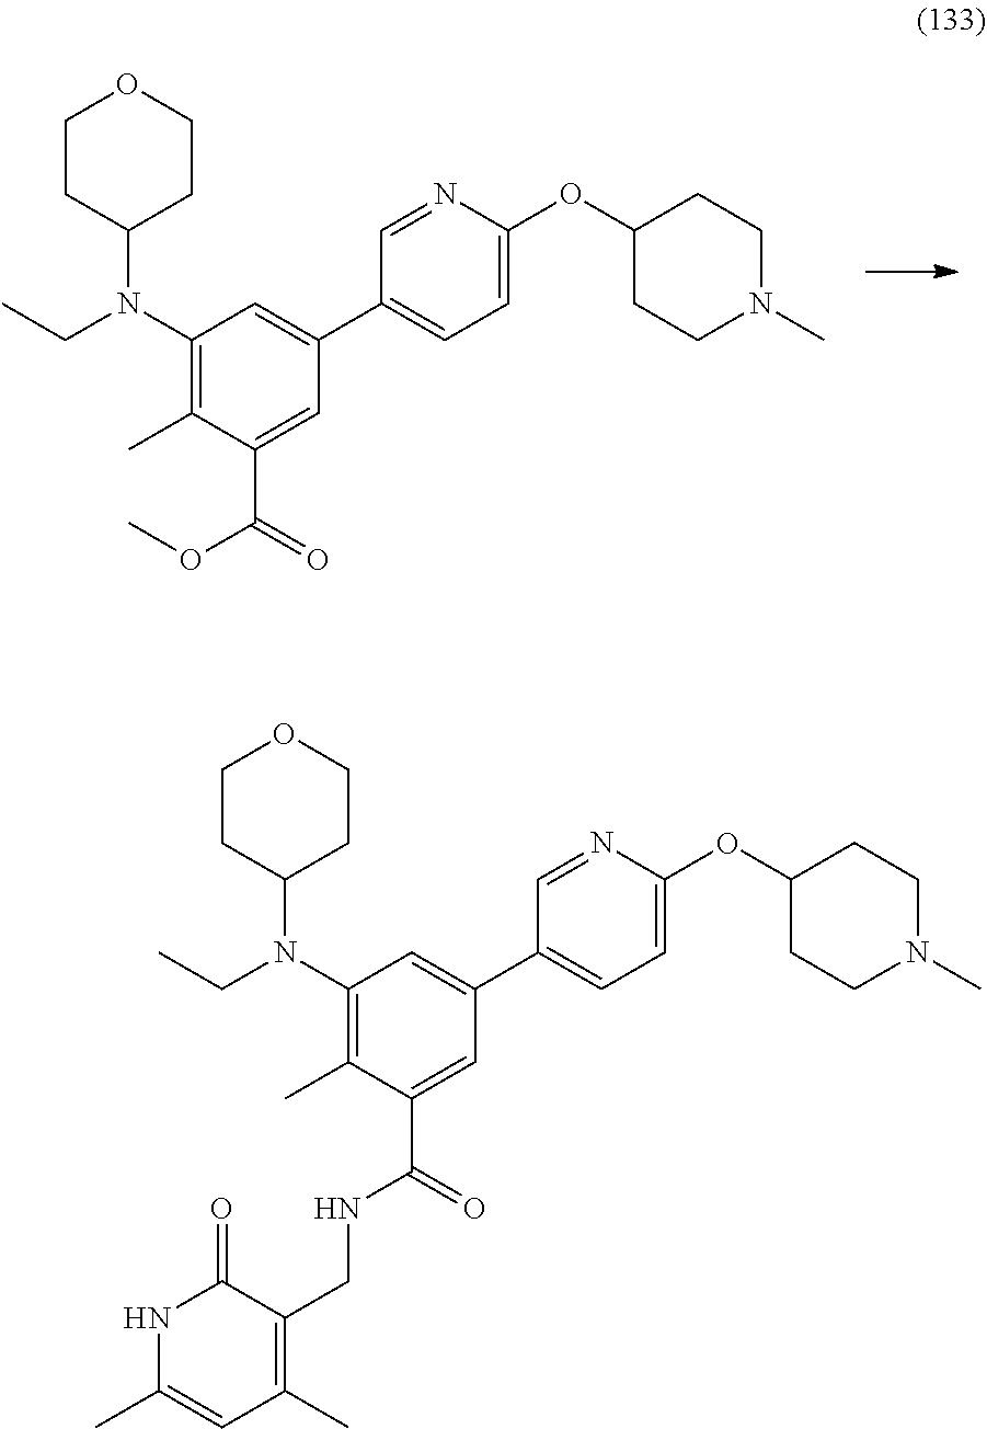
C1CC(N(C2=C(C)C(C(=O)OC)=CC(C3=CC=C(OC4CCN(C)CC4)N=C3)=C2)CC)CCO1.C1CC(N(C2=C(C)C(C(=O)NCC3=C(C)C=C(C)NC3=O)=CC(C3=CC=C(OC4CCN(C)CC4)N=C3)=C2)CC)CCO1
